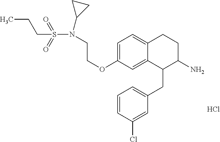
C1=C(OCCN(S(=O)(=O)CCC)C2CC2)C=C2C(=C1)CCC(N)C2CC1=CC=CC(Cl)=C1.Cl
